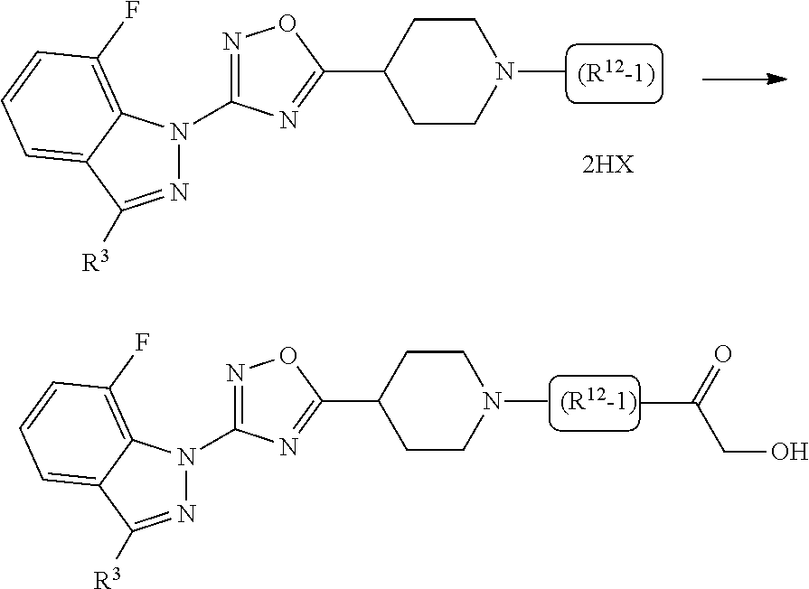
N1=C([R3])C2=CC=CC(F)=C2N1C1=NOC(C2CCN(C)CC2)=N1.CC(=O)CO.N1=C([R3])C2=CC=CC(F)=C2N1C1=NOC(C2CCN(C)CC2)=N1
